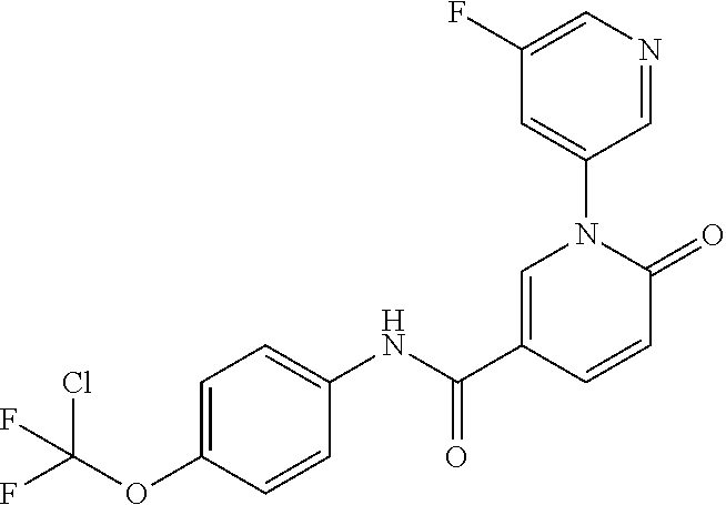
C1=C(C(NC2=CC=C(OC(F)(Cl)F)C=C2)=O)C=CC(=O)N1C1=CC(F)=CN=C1
